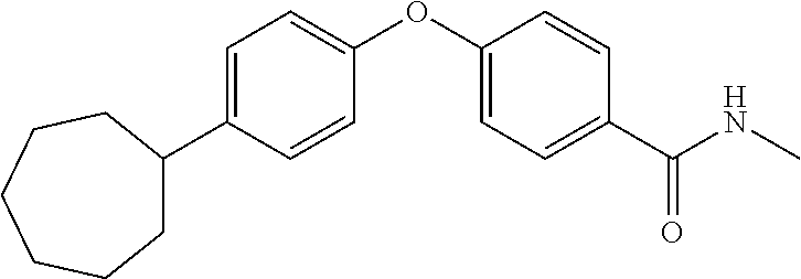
C1=C(C2CCCCCC2)C=CC(OC2=CC=C(C(NC)=O)C=C2)=C1
